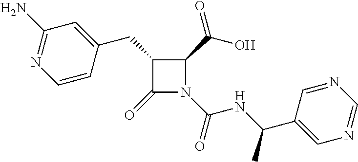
C1(CC2=CC(N)=NC=C2)C(=O)N(C(=O)NC(C2=CN=CN=C2)C)C1C(=O)O
